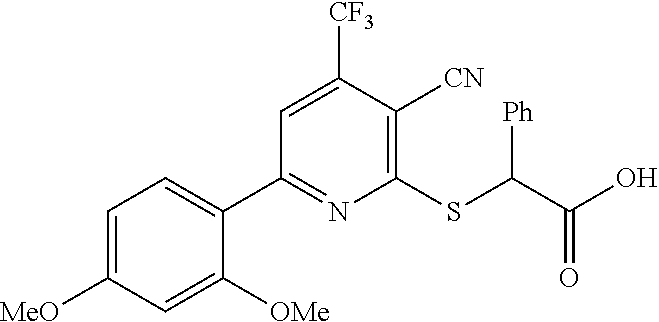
[CF3]C1=CC(C2=CC=C([MeO])C=C2[OMe])=NC(SC(C(O)=O)[Ph])=C1[CN]
